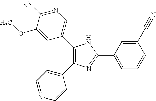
C1(C2=CN=C(N)C(OC)=C2)=C(C2=CC=NC=C2)N=C(C2=CC=CC(C#N)=C2)N1
